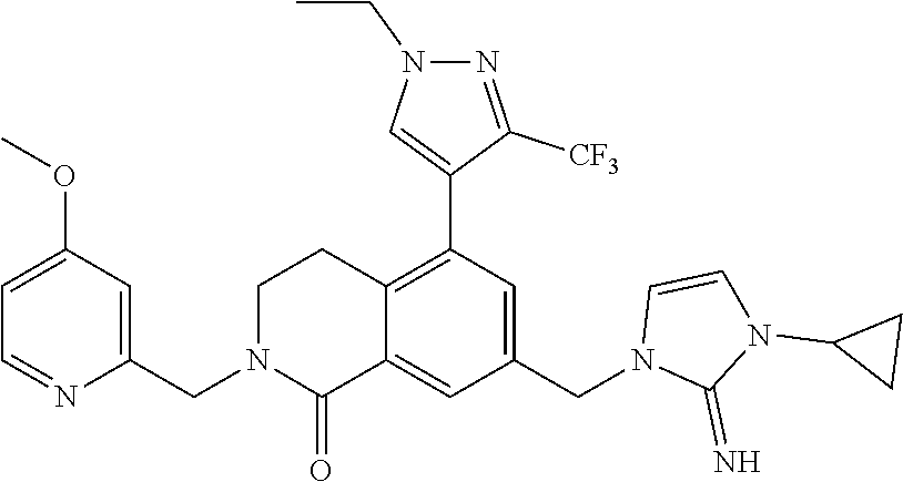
C1(OC)=CC=NC(CN2C(=O)C3=CC(CN4C(=N)N(C5CC5)C=C4)=CC(C4=CN(CC)N=C4[CF3])=C3CC2)=C1
